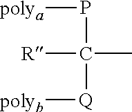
[polya]PC([R])([Q][polyb])C
